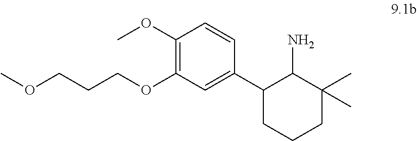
O(CCCOC1=C(OC)C=CC(C2C(N)C(C)(C)CCC2)=C1)C
